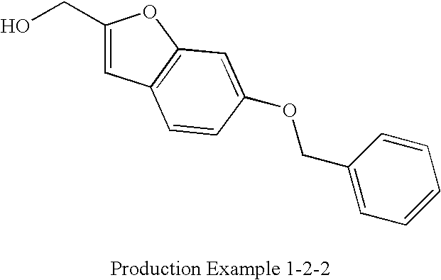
OCC1=CC2=C(O1)C=C(OCC1=CC=CC=C1)C=C2
